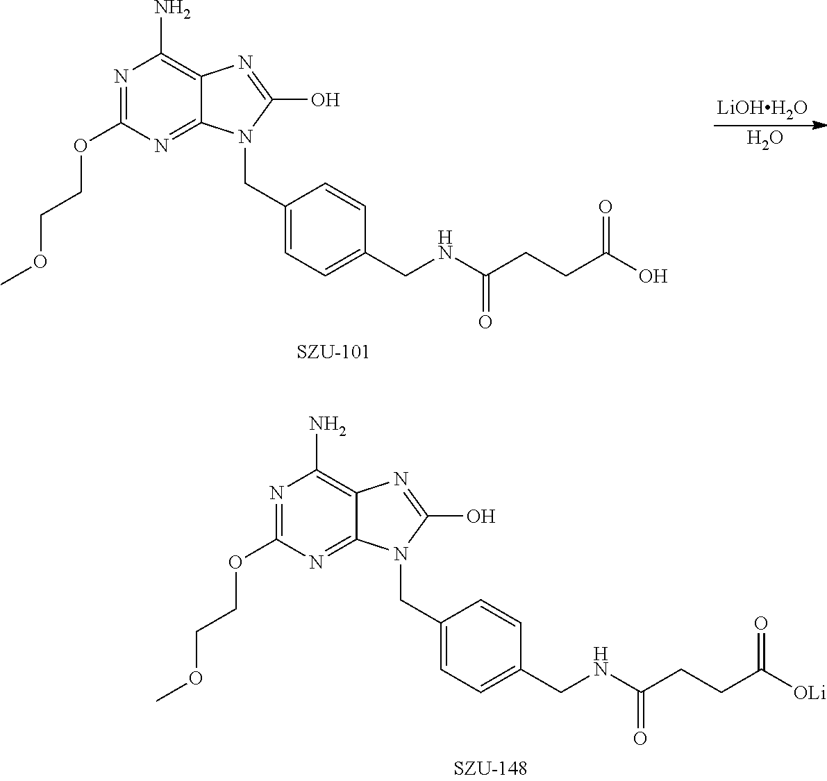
N1=C(OCCOC)N=C2C(=C1N)N=C(O)N2CC1=CC=C(CNC(CCC(O)=O)=O)C=C1.[LiOHH2O].O.N1=C(OCCOC)N=C2C(=C1N)N=C(O)N2CC1=CC=C(CNC(CCC([OLi])=O)=O)C=C1
